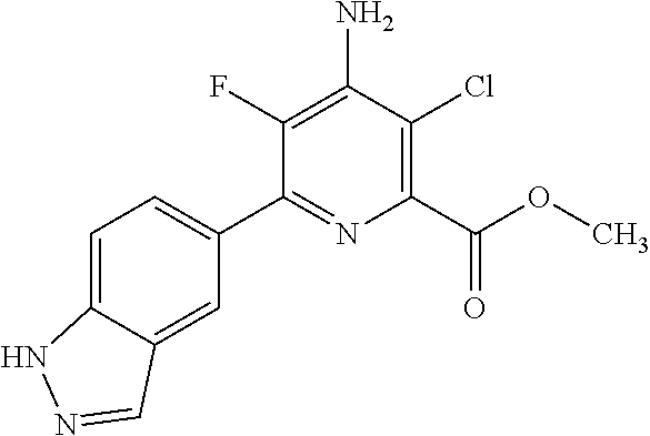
C1(C2=CC=C3C(=C2)C=NN3)=NC(C(OC)=O)=C(Cl)C(N)=C1F
